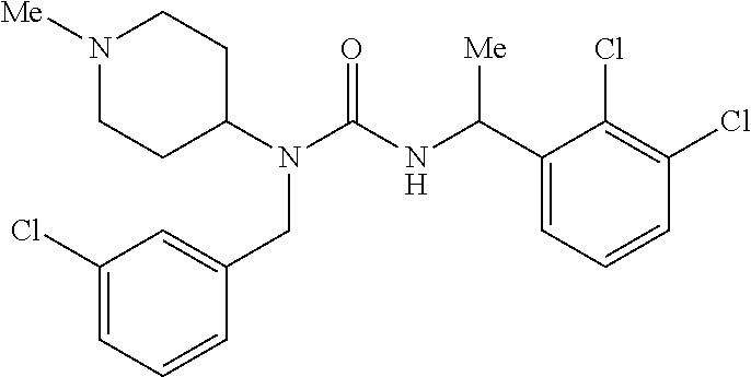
N1([Me])CCC(N(C(NC(C2=CC=CC(Cl)=C2Cl)[Me])=O)CC2=CC(Cl)=CC=C2)CC1
